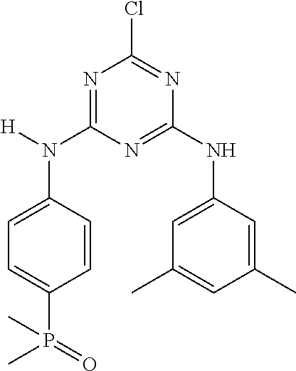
C1=CC(N([H])C2=NC(Cl)=NC(NC3=CC(C)=CC(C)=C3)=N2)=CC=C1P(=O)(C)C
